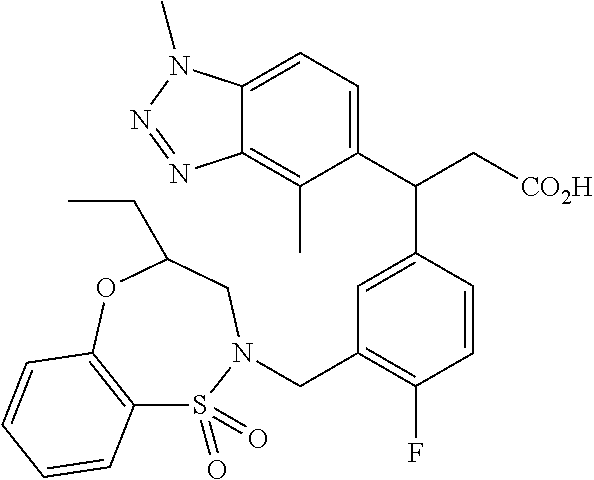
C12=CC=C(C(C[CO2H])C3=CC(CN4S(=O)(=O)C5=C(OC(CC)C4)C=CC=C5)=C(F)C=C3)C(C)=C1N=NN2C
